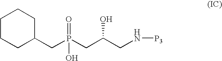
C(P(CC(CN[P3])O)(O)=O)C1CCCCC1
